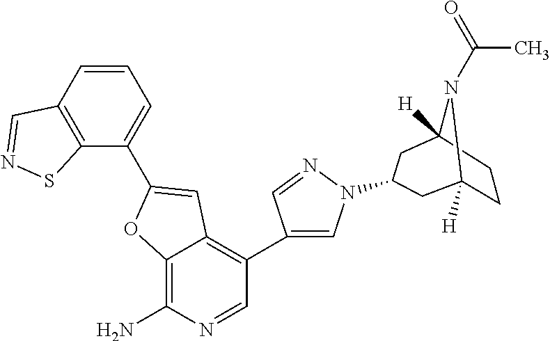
C12=C(N)N=CC(C3=CN(C4CC5([H])N(C(=O)C)C([H])(CC5)C4)N=C3)=C1C=C(C1=CC=CC3=C1SN=C3)O2
